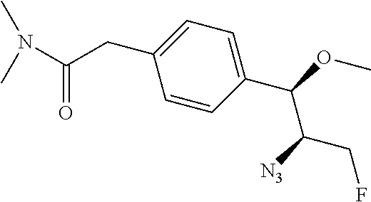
C(C1=CC=C(C(OC)C([N3])CF)C=C1)C(N(C)C)=O
